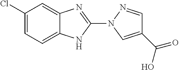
C1=C2C(=CC(Cl)=C1)N=C(N1C=C(C(O)=O)C=N1)N2
